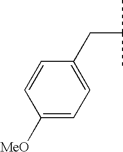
C1=CC(CC(C)C)=CC=C1[MeO]
